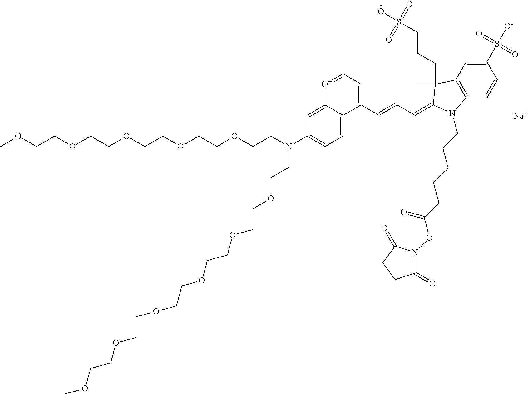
COCCOCCOCCOCCOCCN(C1=CC=C2C(=C1)[O+]=CC=C2C=CC=C1C(C)(CCCS(O)(=O)=O)C2=C(C=CC(S([O-])(=O)=O)=C2)N1CCCCCC(ON1C(=O)CCC1=O)=O)CCOCCOCCOCCOCCOCCOC.[Na]
